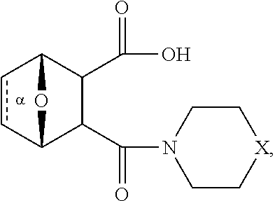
c1cC2C(C(=O)N3CC[X]CC3)C(C(=O)O)C1O2
